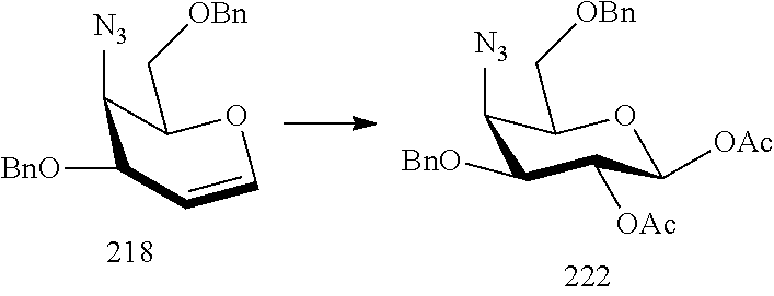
C1([N3])C(C[OBn])OC=CC1[BnO].C1([N3])C([BnO])C([OAc])C([OAc])OC1C[OBn]
